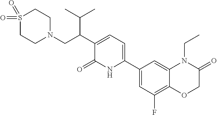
S1(=O)(=O)CCN(CC(C2=CC=C(C3=CC(F)=C4C(=C3)N(CC)C(=O)CO4)NC2=O)C(C)C)CC1
